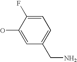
C1(O)=CC(CN)=CC=C1F
